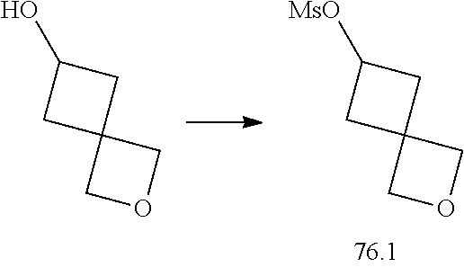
OC1CC2(C1)COC2.[MsO]C1CC2(C1)COC2
